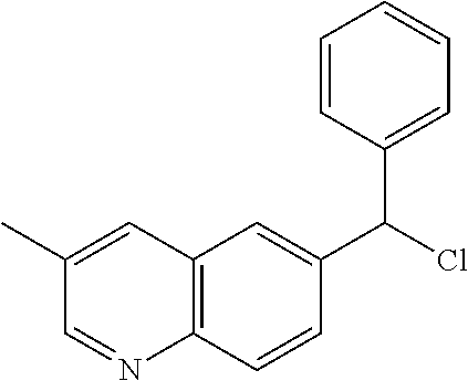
C12=C(C=CC(C(C3=CC=CC=C3)Cl)=C1)N=CC(C)=C2
